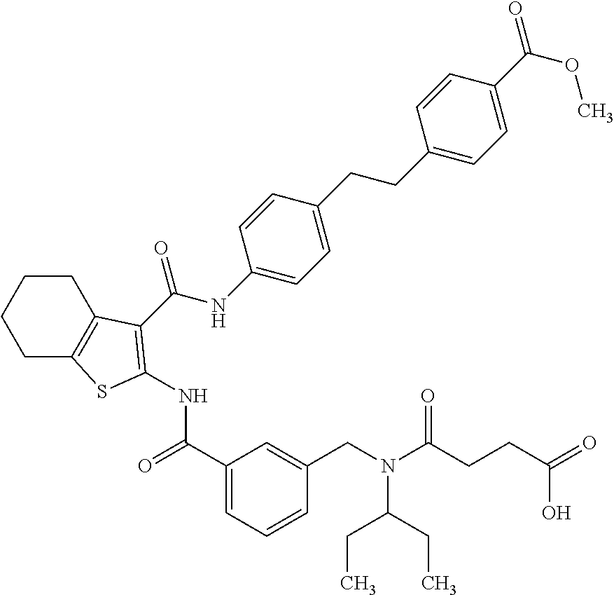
C1C2=C(CCC1)C(C(NC1=CC=C(CCC3=CC=C(C(OC)=O)C=C3)C=C1)=O)=C(NC(C1=CC=CC(CN(C(CCC(O)=O)=O)C(CC)CC)=C1)=O)S2
